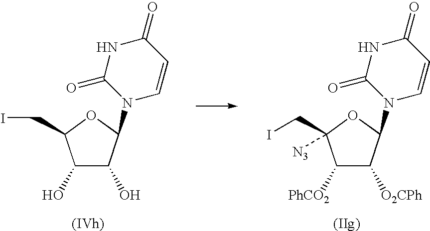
C1(O)C(O)C(N2C=CC(=O)NC2=O)OC1CI.C1([PhCO2])C([O2CPh])C(N2C=CC(=O)NC2=O)OC1(CI)[N3]
